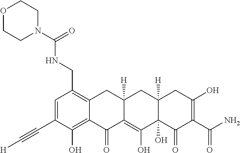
C1=C(C#C[H])C(O)=C2C(=C1CNC(N1CCOCC1)=O)CC1([H])C(=C(O)C3(O)C([H])(C1)CC(O)=C(C(N)=O)C3=O)C2=O
